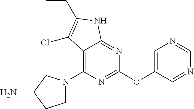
C1(N2CCC(N)C2)=C2C(=NC(OC3=CN=CN=C3)=N1)NC(CC)=C2Cl
